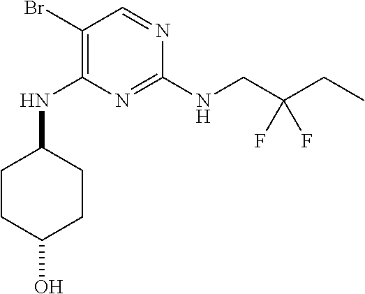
C1(Br)=C(NC2CCC(O)CC2)N=C(NCC(CC)(F)F)N=C1
